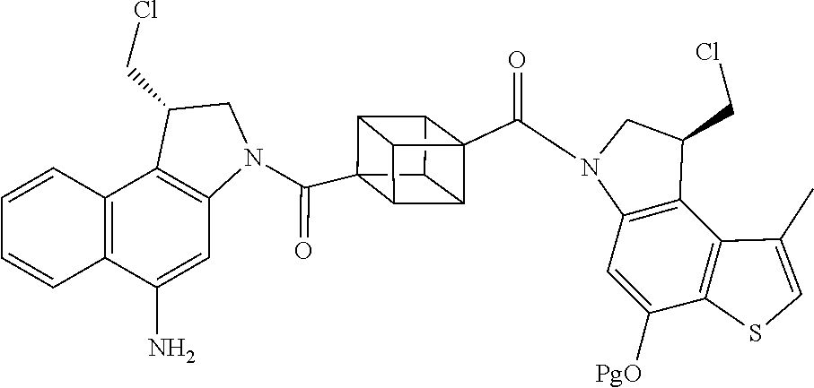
C12=C(C(CCl)CN1C(C13C4C5C6(C(=O)N7C8=C(C9=C(C(N)=C8)C=CC=C9)C(CCl)C7)C(C1C64)C53)=O)C1=C(SC=C1C)C([PgO])=C2
